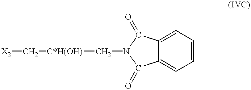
C12=CC=CC=C1C(=O)N(C[C*H(OH)]C[X2])C2=O
